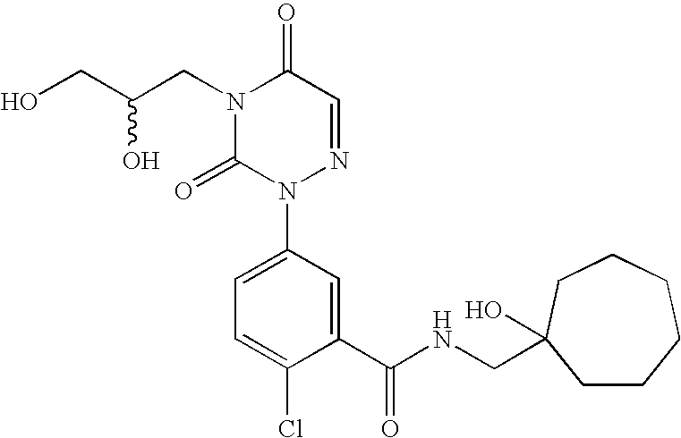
C1(C(NCC2(O)CCCCCC2)=O)=CC(N2N=CC(=O)N(CC(CO)O)C2=O)=CC=C1Cl
